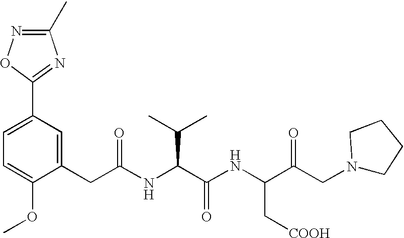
C1=C(OC)C(CC(NC(C(NC(C(CN2CCCC2)=O)C[COOH])=O)C(C)C)=O)=CC(C2=NC(C)=NO2)=C1
